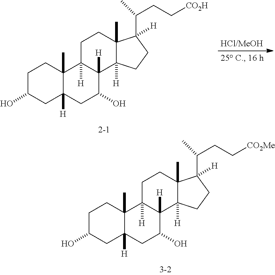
C1C(O)CC2([H])C(C)(C1)C1([H])C([H])(C(O)C2)C2([H])C(C)(CC1)C(C(CC[CO2H])C)([H])CC2.C1C(O)CC2([H])C(C)(C1)C1([H])C([H])(C(O)C2)C2([H])C(C)(CC1)C(C(CC[CO2Me])C)([H])CC2
